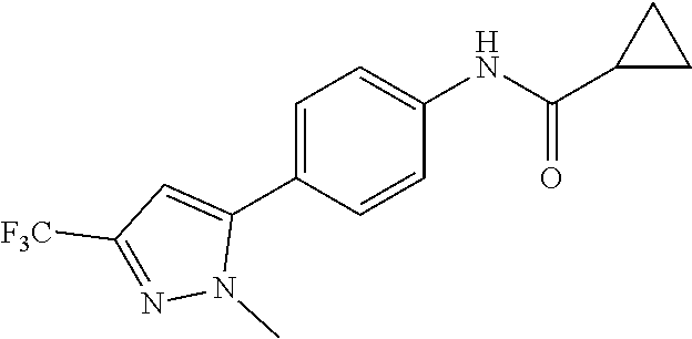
C1(C2=CC([F3C])=NN2C)=CC=C(NC(=O)C2CC2)C=C1
